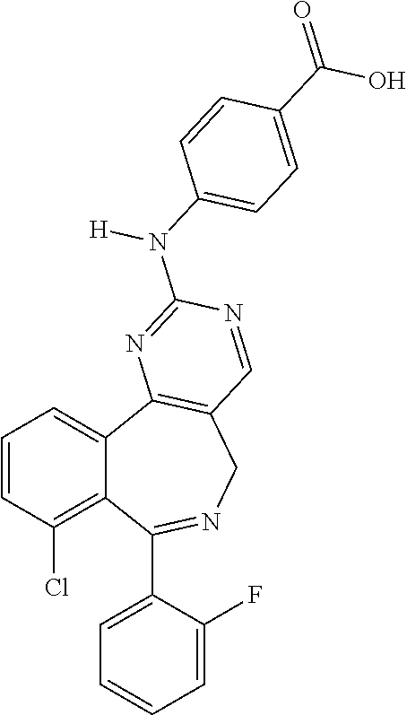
C1=CC(Cl)=C2C(=C1)C1=C(CN=C2C2=CC=CC=C2F)C=NC(N([H])C2=CC=C(C(O)=O)C=C2)=N1
